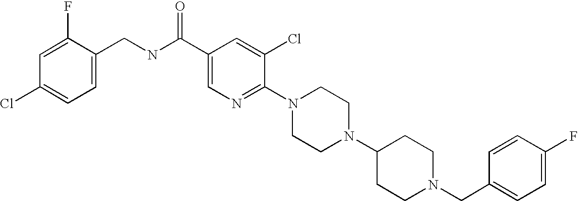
C1(F)=CC=C(CN2CCC(N3CCN(C4=NC=C(C(NCC5=CC=C(Cl)C=C5F)=O)C=C4Cl)CC3)CC2)C=C1
